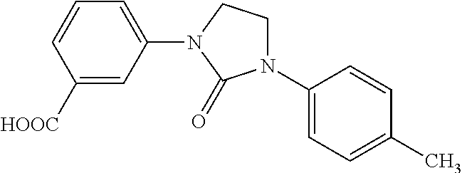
C1([HOOC])=CC(N2CCN(C3=CC=C(C)C=C3)C2=O)=CC=C1
